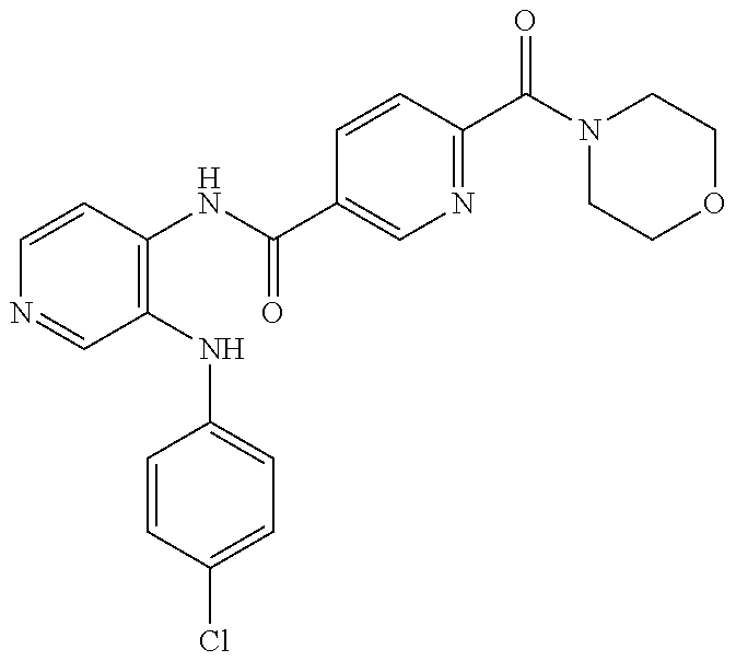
C1=CC(NC(=O)C2=CN=C(C(N3CCOCC3)=O)C=C2)=C(NC2=CC=C(Cl)C=C2)C=N1
